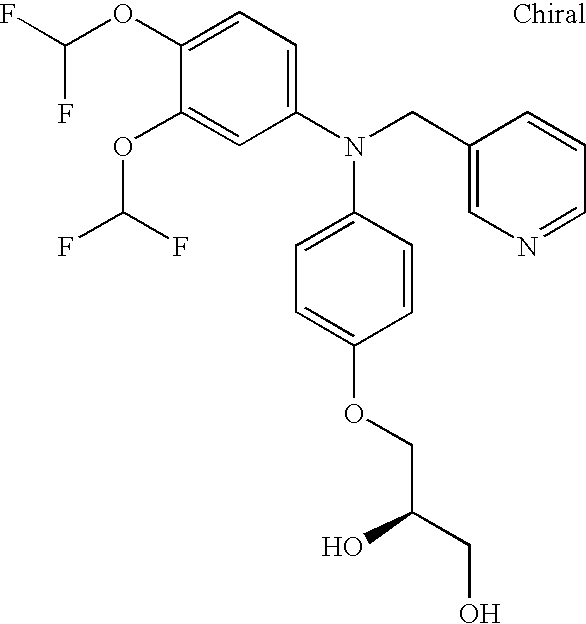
C1(OC(F)F)=CC=C(N(CC2=CN=CC=C2)C2=CC=C(OCC(CO)O)C=C2)C=C1OC(F)F
